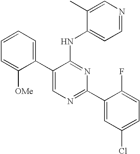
C1=C(C2=CC=CC=C2[OMe])C(NC2=CC=NC=C2C)=NC(C2=CC(Cl)=CC=C2F)=N1
